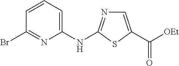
C([OEt])(=O)C1=CN=C(NC2=CC=CC(Br)=N2)S1
